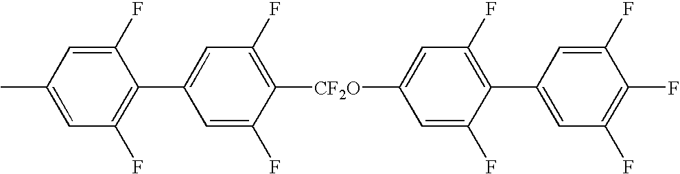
C1(F)=C(C2=CC(F)=C(F)C(F)=C2)C(F)=CC([CF2O]C2=C(F)C=C(C3=C(F)C=C(C)C=C3F)C=C2F)=C1
